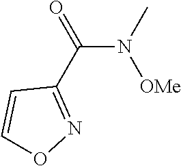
C1=CON=C1C(=O)N(C)[OMe]
